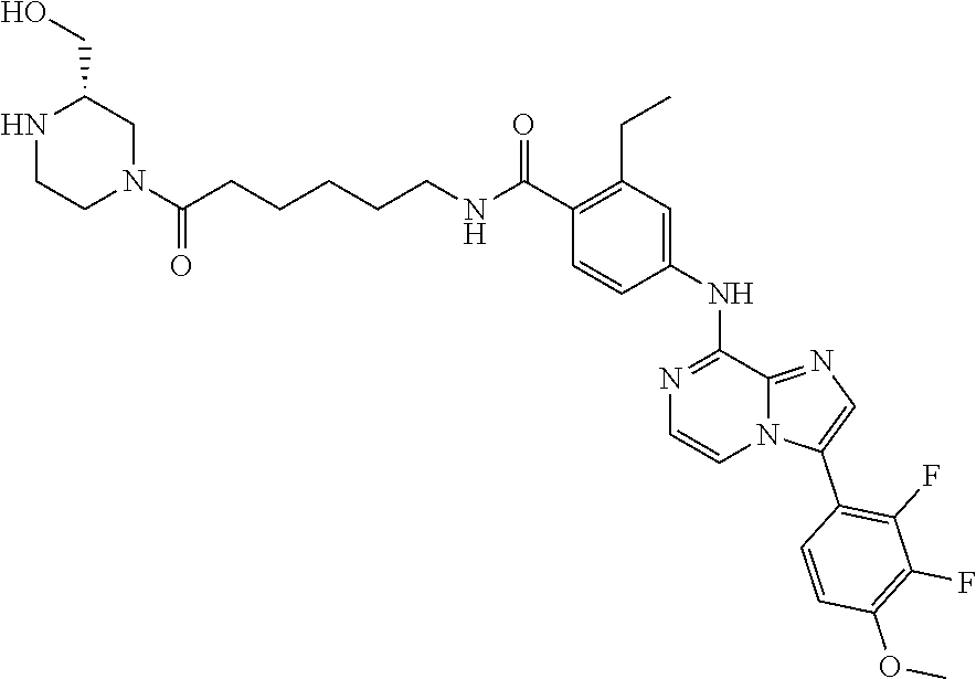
C(CNC(C1=C(CC)C=C(NC2=NC=CN3C2=NC=C3C2=C(F)C(F)=C(OC)C=C2)C=C1)=O)CCCC(N1CC(CO)NCC1)=O
